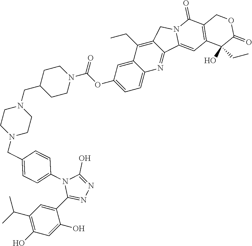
C1(C2=NN=C(O)N2C2=CC=C(CN3CCN(CC4CCN(C(=O)OC5=CC=C6C(=C5)C(CC)=C5C(=N6)C6=CC7=C(C(=O)N6C5)COC(=O)C7(CC)O)CC4)CC3)C=C2)=CC(C(C)C)=C(O)C=C1O
